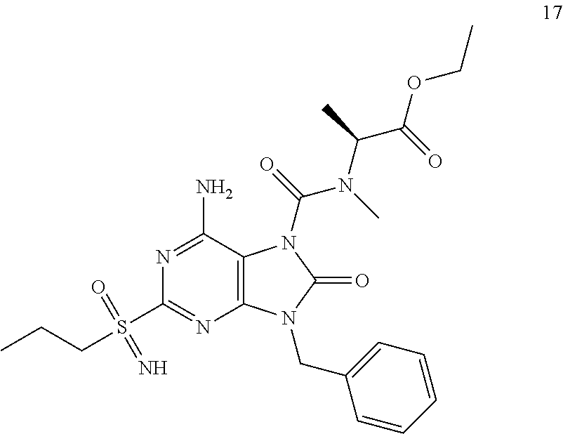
N1=C(N)C2=C(N=C1S(CCC)(=O)=N)N(CC1=CC=CC=C1)C(=O)N2C(=O)N(C)C(C(OCC)=O)C
